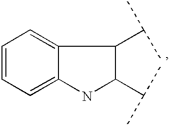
C(C)(C)C1C(C(C)C)NC2=CC=CC=C12
